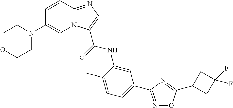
C1=CC2=NC=C(C(=O)NC3=CC(C4=NOC(C5CC(F)(F)C5)=N4)=CC=C3C)N2C=C1N1CCOCC1
